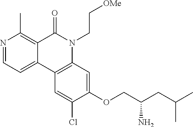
N1=CC=C2C(=C1C)C(=O)N(CC[OMe])C1=C2C=C(Cl)C(OCC(CC(C)C)N)=C1
